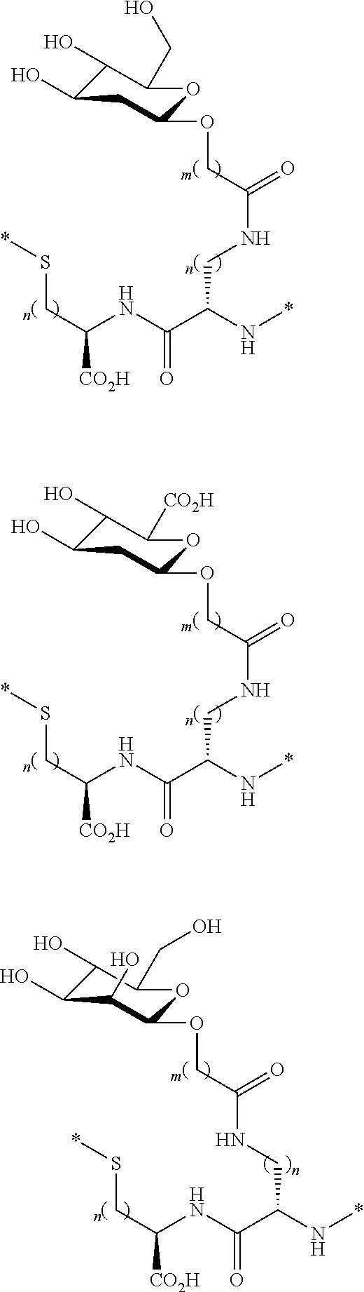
C(C(NC(C(N*)CNC(=O)COC1OC(CO)C(O)C(O)C1)=O)[CO2H])S*.C(C(NC(C(N*)CNC(=O)COC1OC([CO2H])C(O)C(O)C1)=O)[CO2H])S*.C(C(NC(C(N*)CNC(=O)COC1OC(CO)C(O)C(O)C1O)=O)[CO2H])S*
